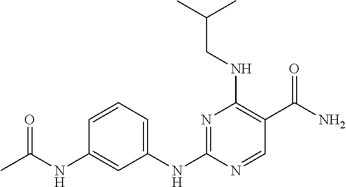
C1=CC=C(NC2=NC(NCC(C)C)=C(C(N)=O)C=N2)C=C1NC(C)=O
